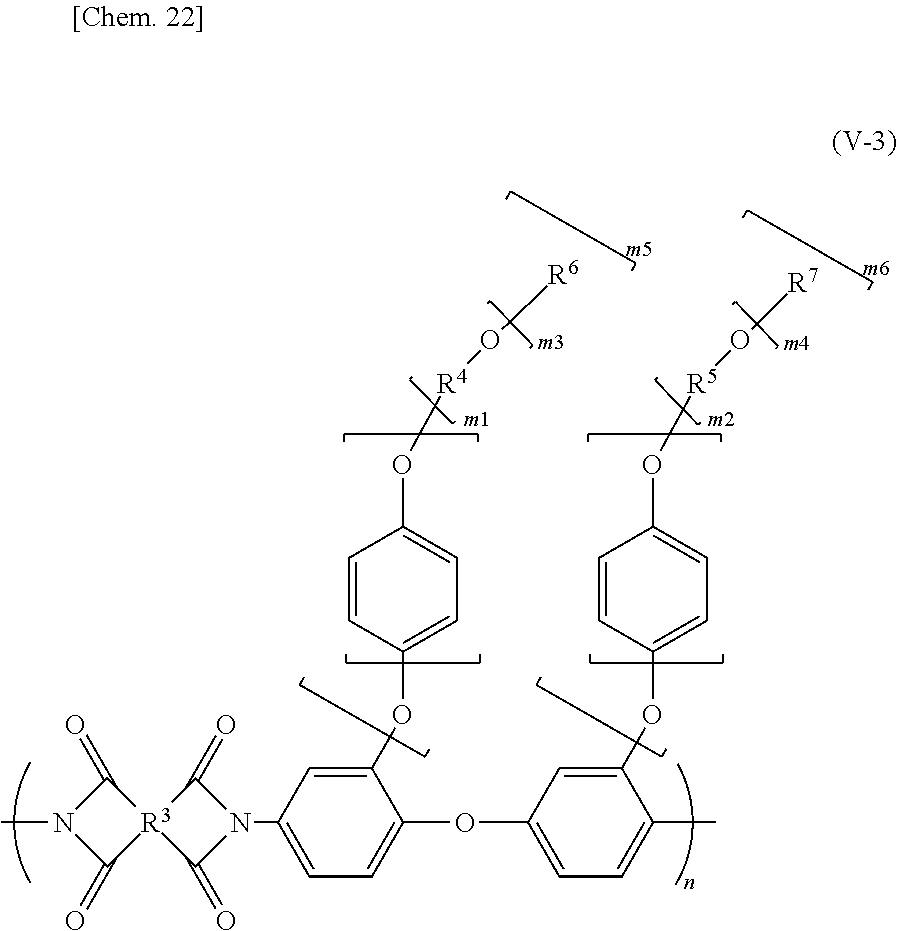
C1(OC2=CC=C(O[R5]O[R7])C=C2)=CC(OC2=CC=C(N3C(=O)[R3]4(C3=O)C(=O)N(C)C4=O)C=C2OC2=CC=C(O[R4]O[R6])C=C2)=CC=C1C
